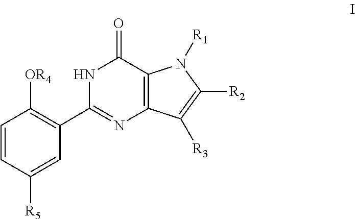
N1C(C2=C([OR4])C=CC([R5])=C2)=NC2=C(C1=O)N([R1])C([R2])=C2[R3]
